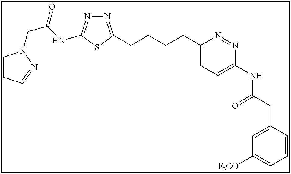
C1=CC=NN1CC(NC1=NN=C(CCCCC2=CC=C(NC(CC3=CC([F3CO])=CC=C3)=O)N=N2)S1)=O
